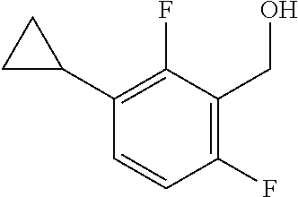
C1(F)=C(C2CC2)C=CC(F)=C1CO
